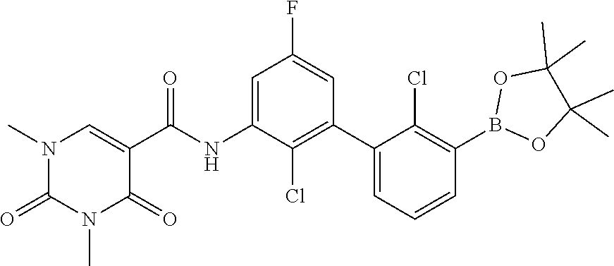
O1B(C2=C(Cl)C(C3=C(Cl)C(NC(C4=CN(C)C(=O)N(C)C4=O)=O)=CC(F)=C3)=CC=C2)OC(C)(C)C1(C)C
